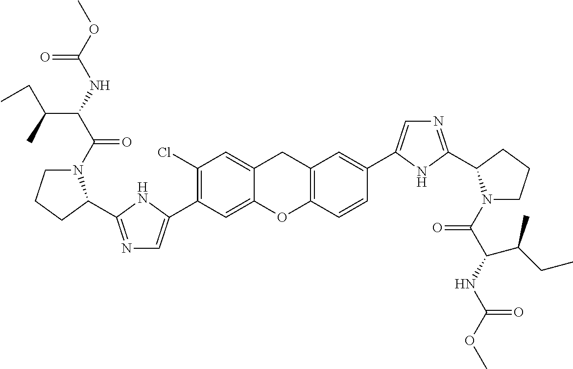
C1(C2=CN=C(C3N(C(=O)C(C(C)CC)NC(=O)OC)CCC3)N2)=C(Cl)C=C2CC3=C(C=CC(C4=CN=C(C5N(C(=O)C(NC(=O)OC)C(CC)C)CCC5)N4)=C3)OC2=C1
